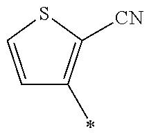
C1=CSC([CN])=C1C
